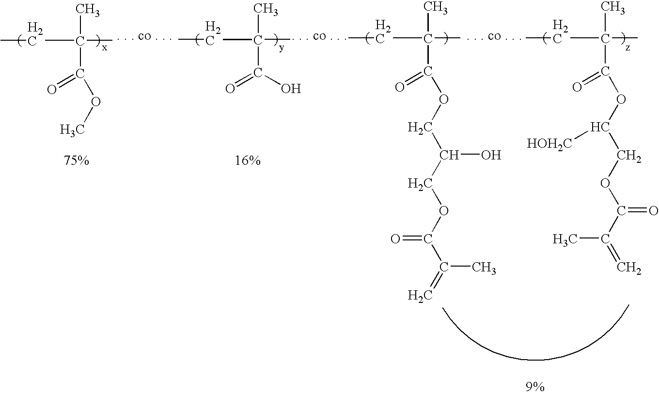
CCC(C)(C)C(=O)OC.CCC(C)(C)C(O)=O.CCC(C)(C)C(=O)OCC(COC(C(=C)C)=O)O.CCC(C)(C)C(OC(COC(C(=C)C)=O)[HOH2C])=O
